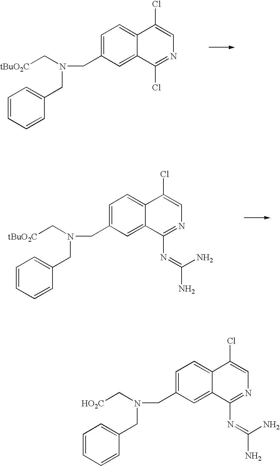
[tBuO2C]CN(CC1=CC=C2C(=C1)C(Cl)=NC=C2Cl)CC1=CC=CC=C1.[tBuO2C]CN(CC1=CC=C2C(=C1)C(N=C(N)N)=NC=C2Cl)CC1=CC=CC=C1.[HO2C]CN(CC1=CC=C2C(=C1)C(N=C(N)N)=NC=C2Cl)CC1=CC=CC=C1
